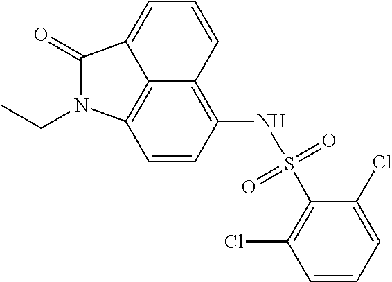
C12=C3C=CC(NS(C4=C(Cl)C=CC=C4Cl)(=O)=O)=C1C=CC=C2C(=O)N3CC
